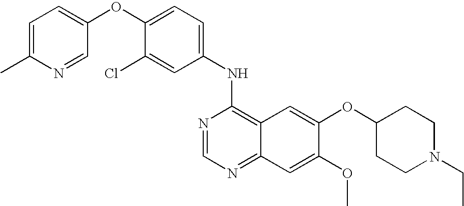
C1=C(Cl)C(OC2=CC=C(C)N=C2)=CC=C1NC1=C2C(=NC=N1)C=C(OC)C(OC1CCN(CC)CC1)=C2
